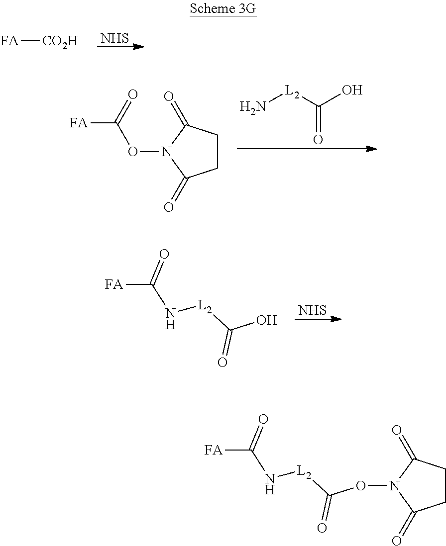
[NHS].[FA][CO2H].N[L2]C(O)=O.C1CC(=O)N(OC([FA])=O)C1=O.[NHS].[FA]C(N[L2]C(O)=O)=O.[FA]C(N[L2]C(ON1C(=O)CCC1=O)=O)=O
